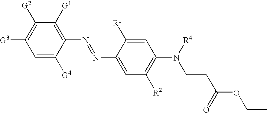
C1=C([G4])C(N=NC2=CC([R2])=C(N([R4])CCC(OC=C)=O)C=C2[R1])=C([G1])C([G2])=C1[G3]
